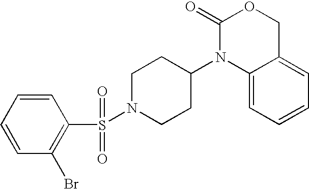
C1(=O)N(C2CCN(S(=O)(=O)C3=C(Br)C=CC=C3)CC2)C2=CC=CC=C2CO1
